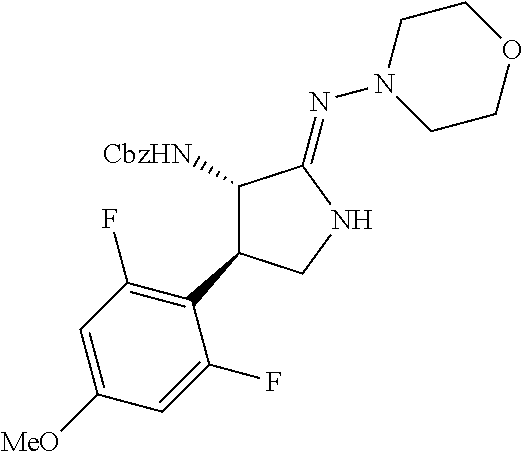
[CbzHN]C1C(C2=C(F)C=C([MeO])C=C2F)CNC1=NN1CCOCC1
